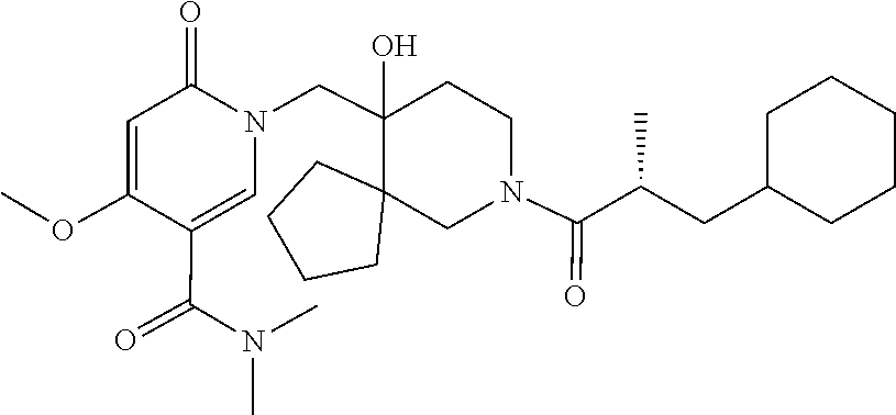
C1(C(N(C)C)=O)=CN(CC2(O)C3(CN(C(=O)C(CC4CCCCC4)C)CC2)CCCC3)C(=O)C=C1OC
